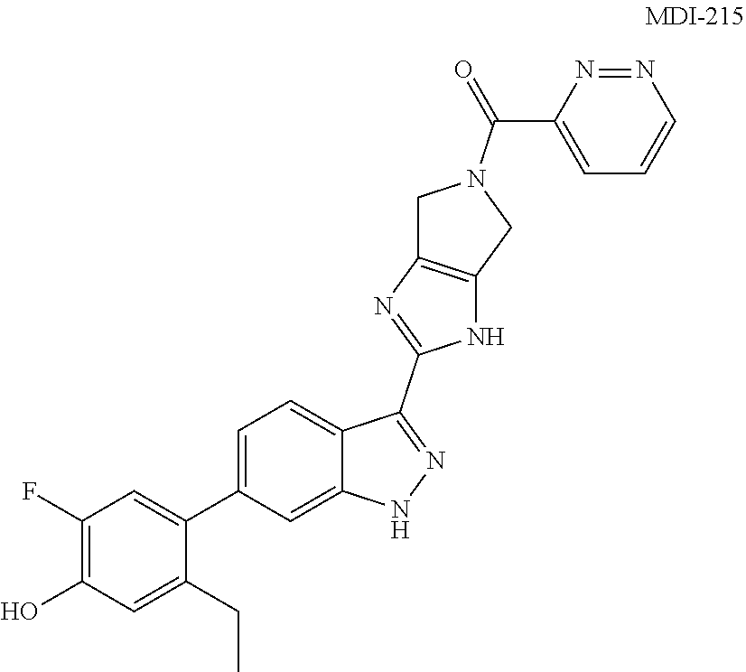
C1(C(N2CC3=C(C2)NC(C2=NNC4=CC(C5=CC(F)=C(O)C=C5CC)=CC=C24)=N3)=O)=CC=CN=N1
